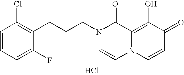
C1(CCCN2C=CN3C(=C(O)C(=O)C=C3)C2=O)=C(Cl)C=CC=C1F.Cl
